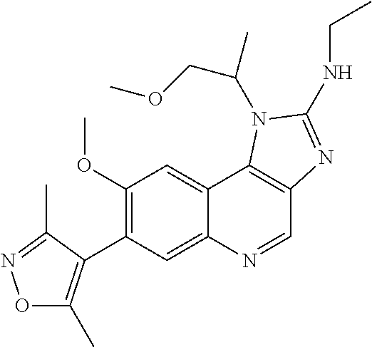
C1(OC)=C(C2=C(C)ON=C2C)C=C2C(=C1)C1=C(C=N2)N=C(NCC)N1C(COC)C
